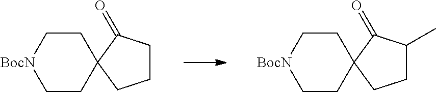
C1CC2(CC[BocN]1)C(=O)CCC2.C1CC2(CC[BocN]1)C(=O)C(C)CC2
